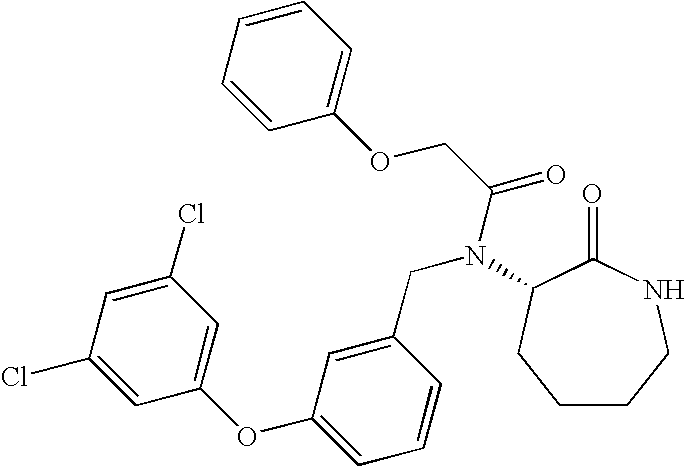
N(CC1=CC(OC2=CC(Cl)=CC(Cl)=C2)=CC=C1)(C1C(=O)NCCCC1)C(COC1=CC=CC=C1)=O
